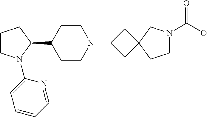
C1CN(C2=CC=CC=N2)C(C2CCN(C3CC4(C3)CCN(C(OC)=O)C4)CC2)C1
